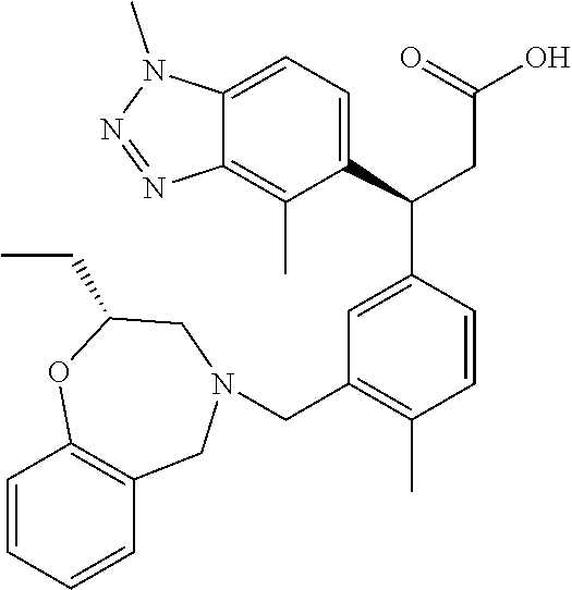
C1=CC=CC2=C1OC(CC)CN(CC1=C(C)C=CC(C(C3=CC=C4C(=C3C)N=NN4C)CC(O)=O)=C1)C2
